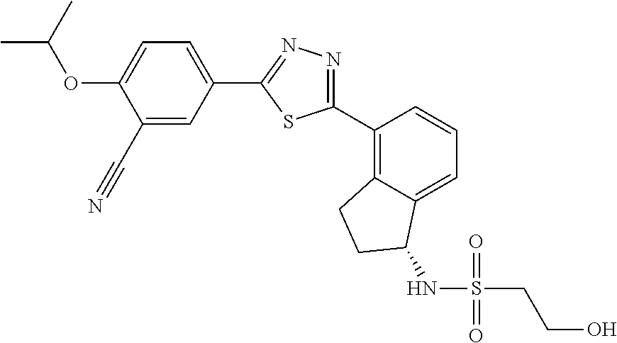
C1(C#N)=CC(C2=NN=C(C3=C4C(=CC=C3)C(NS(=O)(=O)CCO)CC4)S2)=CC=C1OC(C)C
